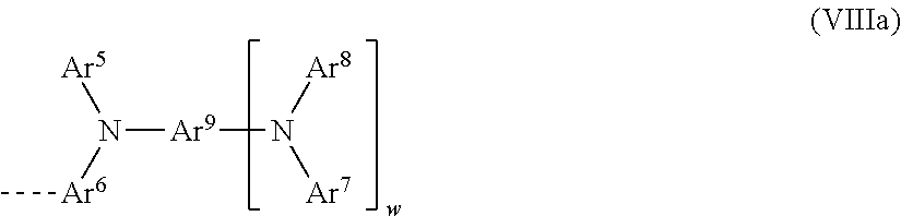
N([Ar9]N([Ar7])[Ar8])([Ar5])[Ar6]C
